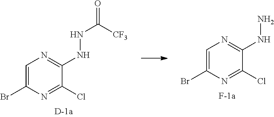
C1=C(Br)N=C(Cl)C(NN)=N1.C1=C(Br)N=C(Cl)C(NNC(=O)[CF3])=N1
